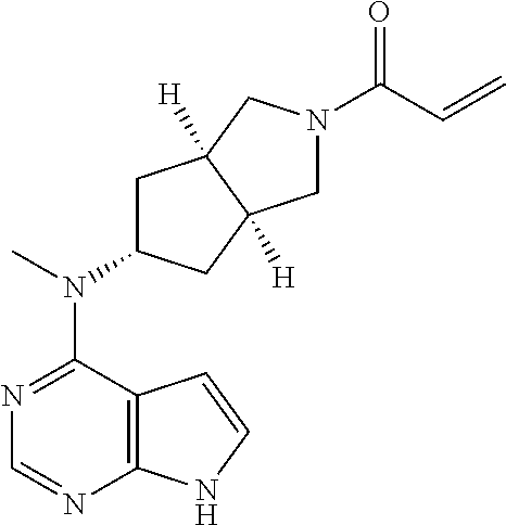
N1=C(N(C2CC3([H])C([H])(C2)CN(C(C=C)=O)C3)C)C2=C(N=C1)NC=C2
